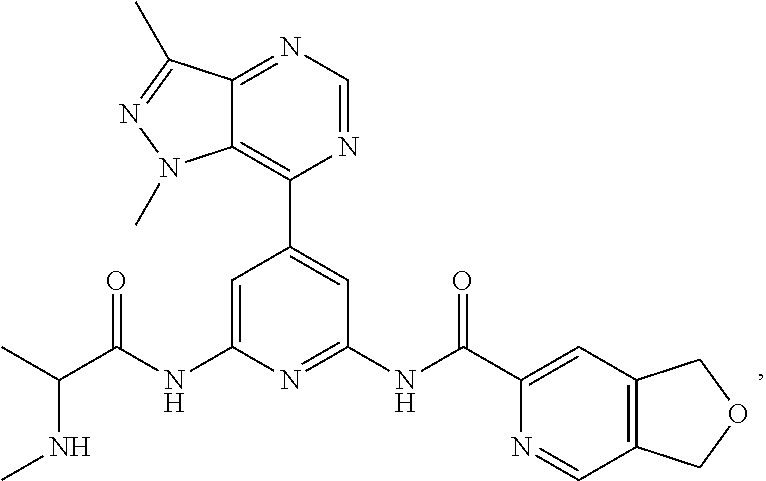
C1=C(NC(C(C)NC)=O)N=C(NC(=O)C2=CC3=C(C=N2)COC3)C=C1C1=C2C(=NC=N1)C(C)=NN2C
